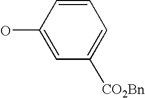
OC1=CC([CO2Bn])=CC=C1
